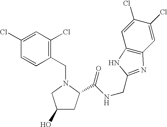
C1=C(Cl)C=CC(CN2CC(O)CC2C(NCC2=NC3=C(C=C(Cl)C(Cl)=C3)N2)=O)=C1Cl
